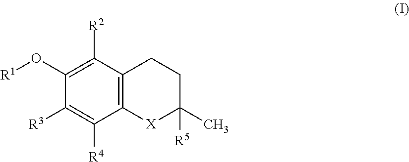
C12=C(C([R2])=C(O[R1])C([R3])=C1[R4])CCC(C)([R5])[X]2
